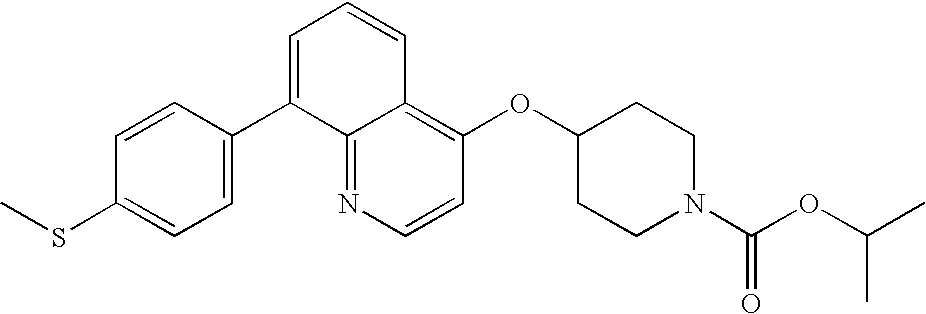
C1=CN=C2C(=C1OC1CCN(C(OC(C)C)=O)CC1)C=CC=C2C1=CC=C(SC)C=C1
